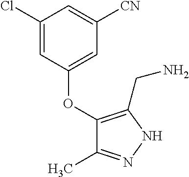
C1(OC2=CC([CN])=CC(Cl)=C2)=C(CN)NN=C1C
